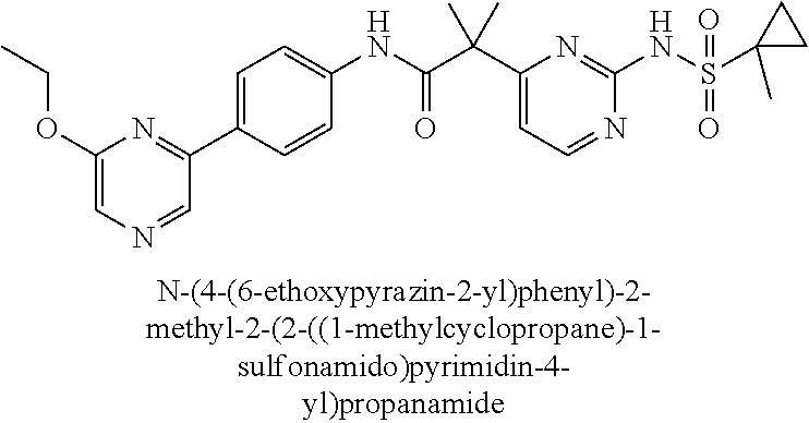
N1=CC=C(C(C(NC2=CC=C(C3=NC(OCC)=CN=C3)C=C2)=O)(C)C)N=C1NS(=O)(=O)C1(C)CC1
